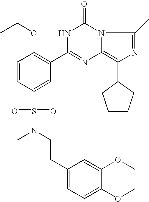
C1=CC(S(N(C)CCC2=CC=C(OC)C(OC)=C2)(=O)=O)=CC(C2=NC3=C(C4CCCC4)N=C(C)N3C(=O)N2)=C1OCC
